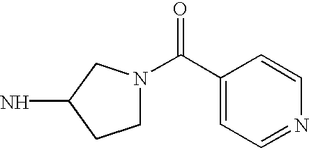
C1N(C(C2=CC=NC=C2)=O)CC(N)C1
